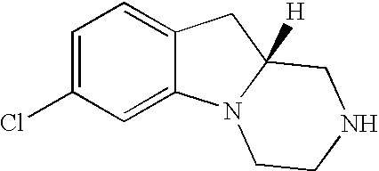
C1=C(Cl)C=C2C(=C1)CC1([H])N2CCNC1
